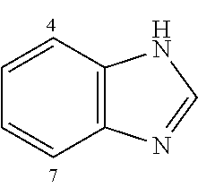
C1=CC2=C(C=C1)N=CN2
